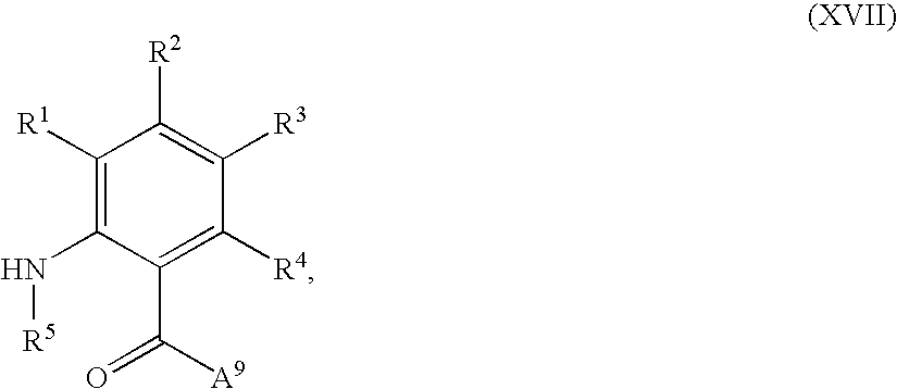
C1([R1])=C(N[R5])C(C(=O)[A9])=C([R4])C([R3])=C1[R2]
